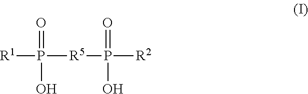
P([R1])([R5]P([R2])(=O)O)(=O)O
